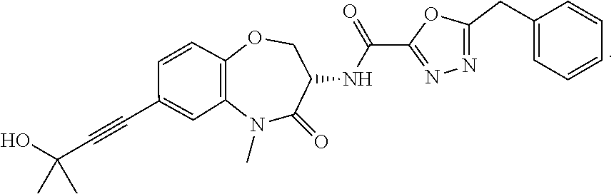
N1(C)C2=C(C=CC(C#CC(O)(C)C)=C2)OCC(NC(C2=NN=C(CC3=CC=CC=C3)O2)=O)C1=O
